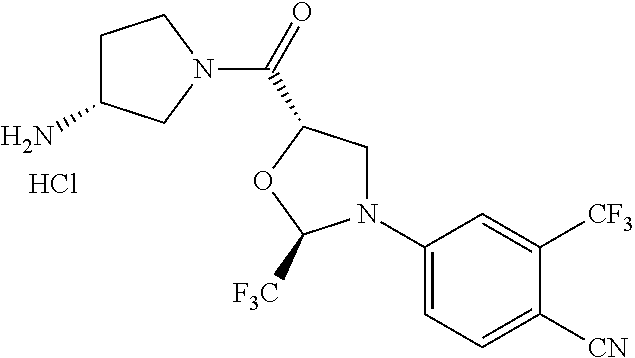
C(N1CCC(N)C1)(=O)C1CN(C2=CC=C([CN])C([CF3])=C2)C([F3C])O1.Cl
